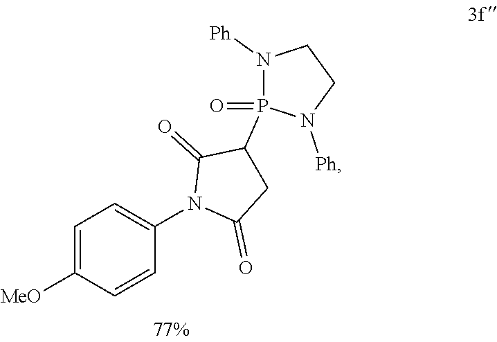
C1=C([MeO])C=CC(N2C(=O)CC(P3(=O)N([Ph])CCN3[Ph])C2=O)=C1
